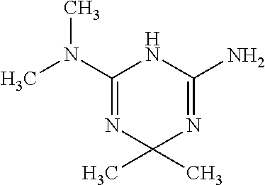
CN(C1=NC(C)(C)N=C(N)N1)C
